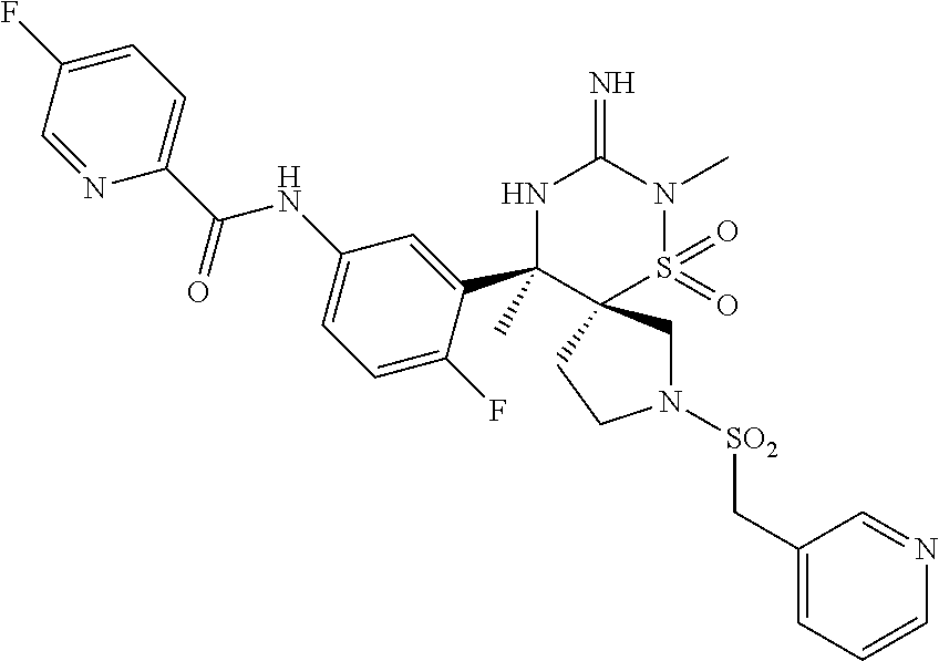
N1([SO2]CC2=CC=CN=C2)CC2(CC1)S(=O)(=O)N(C)C(=N)NC2(C1=CC(NC(C2=CC=C(F)C=N2)=O)=CC=C1F)C
